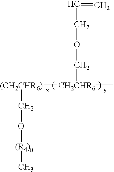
[(CH2CHR6)]([CH2CHR6](C)COCC=C)CO[(R4)n]C
